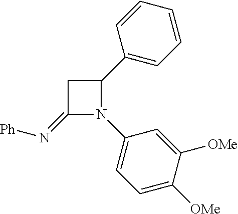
C1(=N[Ph])N(C2=CC=C([OMe])C([OMe])=C2)C(C2=CC=CC=C2)C1
